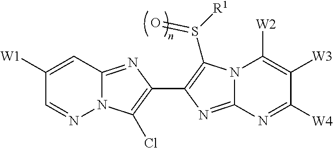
C1([W1])=CC2=NC(C3=C(S([R1])=O)N4C(=N3)N=C([W4])C([W3])=C4[W2])=C(Cl)N2N=C1
